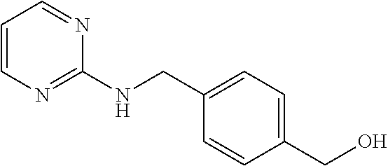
C1=CC(CO)=CC=C1CNC1=NC=CC=N1
